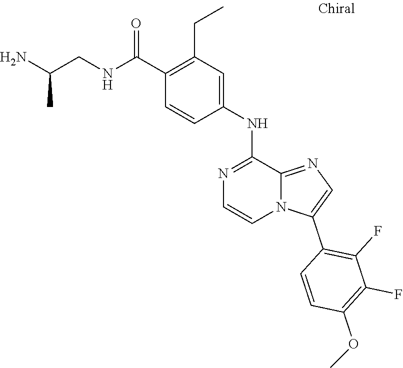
C1(C(NCC(N)C)=O)=C(CC)C=C(NC2=NC=CN3C2=NC=C3C2=C(F)C(F)=C(OC)C=C2)C=C1
